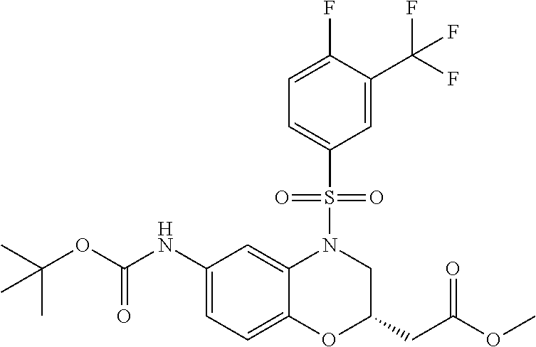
C1(NC(OC(C)(C)C)=O)=CC=C2C(=C1)N(S(C1=CC=C(F)C(C(F)(F)F)=C1)(=O)=O)CC(CC(OC)=O)O2
